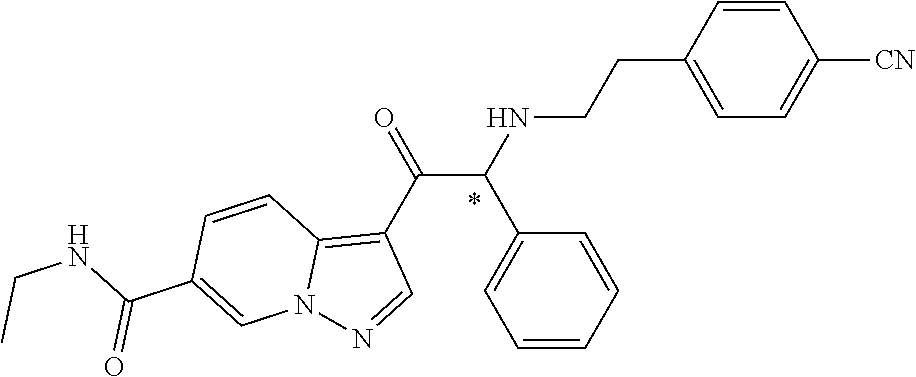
C1=CC(CCNC(C(C2=C3N(N=C2)C=C(C(NCC)=O)C=C3)=O)C2=CC=CC=C2)=CC=C1[CN]
